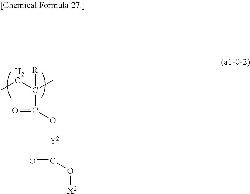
CCC(C)([R])C(O[Y2]C(O[X2])=O)=O
